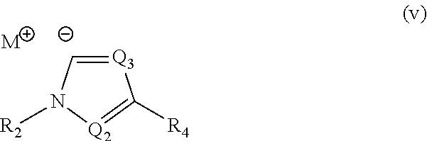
[Q3]1=CN([R2])[Q2]=C1[R4].[M]
